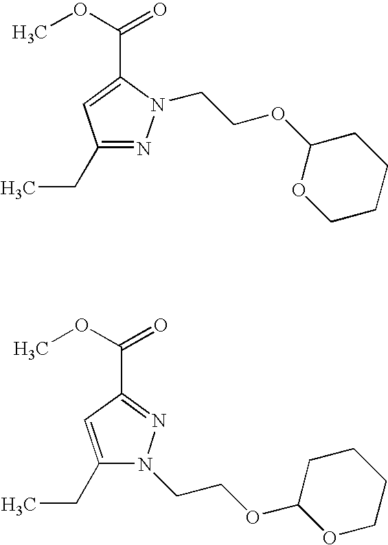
C1(CC)=NN(CCOC2OCCCC2)C(C(OC)=O)=C1.C1(CC)=CC(C(OC)=O)=NN1CCOC1CCCCO1
